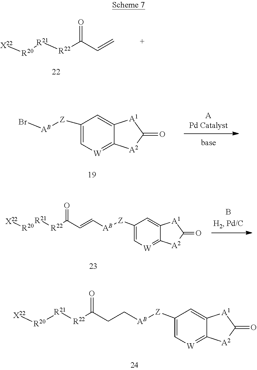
C1([Z][AB]CCC([R22][R21][R20][X22])=O)=C[W]=C2C(=C1)[A1]C(=O)[A2]2.O=C(C=C)[R22][R21][R20][X22].C1([Z][AB]Br)=C[W]=C2C(=C1)[A1]C(=O)[A2]2.C1([Z][AB]C=CC([R22][R21][R20][X22])=O)=C[W]=C2C(=C1)[A1]C(=O)[A2]2
